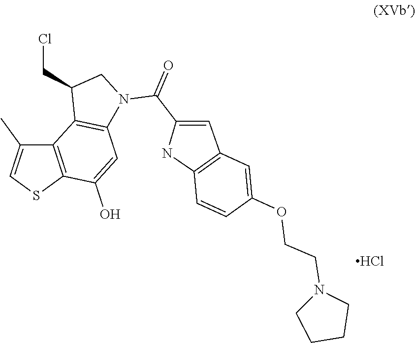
C12=C(SC=C1C)C(O)=CC1=C2C(CCl)CN1C(C1=CC2=C(N1)C=CC(OCCN1CCCC1)=C2)=O.Cl
